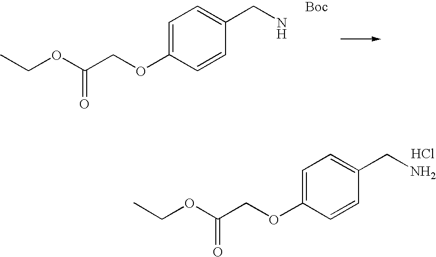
C1=C(OCC(OCC)=O)C=CC(CN)=C1.[Boc].C1=C(OCC(OCC)=O)C=CC(CN)=C1.Cl
